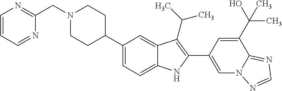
C(N1CCC(C2=CC=C3C(=C2)C(C(C)C)=C(C2=CN4C(=NC=N4)C(C(O)(C)C)=C2)N3)CC1)C1=NC=CC=N1
